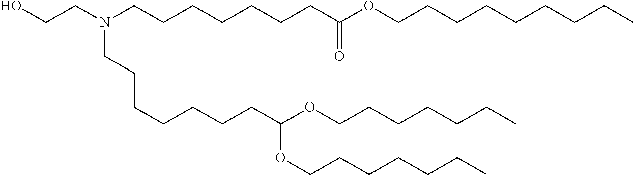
C(CCCC)CCOC(CCCCCCCN(CCCCCCCC(=O)OCCCCCCCCC)CCO)OCCCCCCC
